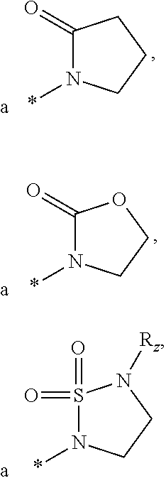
S1(=O)(=O)N(*)CCN1[Rz].C1(=O)N(*)CCC1.C1(=O)N(*)CCO1
